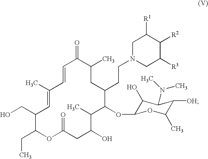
N1(CCC2C(OC3C(O)C(N(C)C)C([OH])C(C)O3)C(C)C(O)CC(=O)OC(CC)C(CO)C=C(C)C=CC(=O)C(C)C2)CC([R3])C([R2])C([R1])C1
